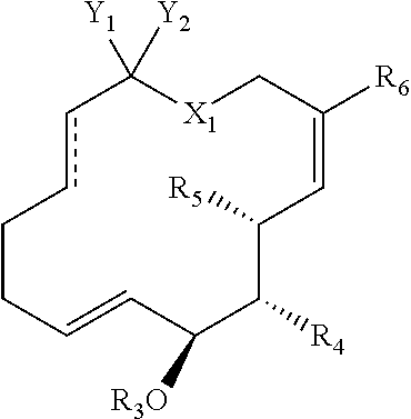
c1cCCC=CC([R3O])C([R4])C([R5])C=C([R6])C[X1]C1([Y2])[Y1]
